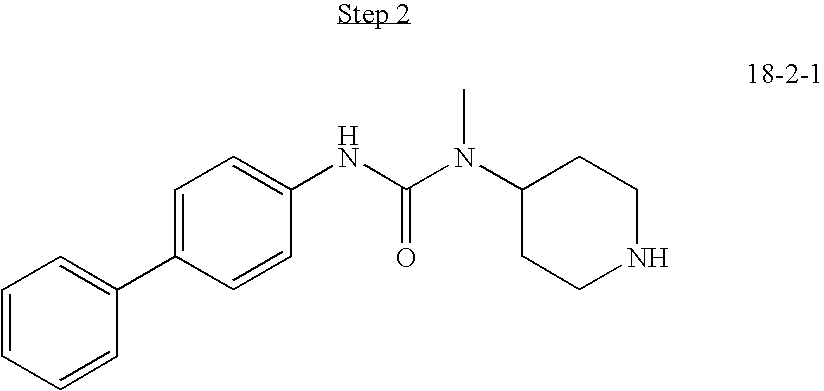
C1=CC=CC(C2=CC=C(NC(=O)N(C)C3CCNCC3)C=C2)=C1
